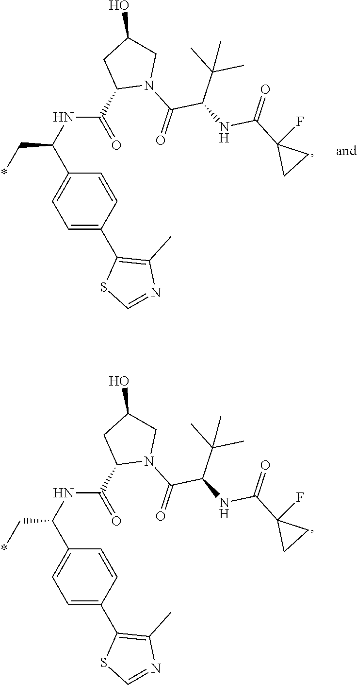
C1=C(C2=C(C)N=CS2)C=CC(C(C*)NC(=O)C2N(C(C(C(C)(C)C)NC(=O)C3(F)CC3)=O)CC(O)C2)=C1.C1=C(C2=C(C)N=CS2)C=CC(C(C*)NC(=O)C2N(C(C(C(C)(C)C)NC(=O)C3(F)CC3)=O)CC(O)C2)=C1
